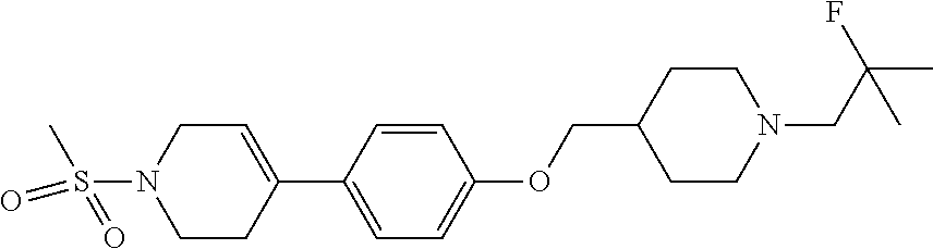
C1=C(C2=CC=C(OCC3CCN(CC(C)(F)C)CC3)C=C2)CCN(S(C)(=O)=O)C1
